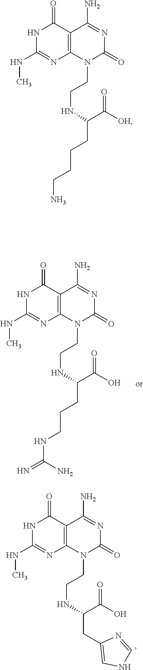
N=C(NCCCC(NCCN1C(=O)N=C(N)C2=C1N=C(NC)NC2=O)C(=O)O)N.N1=CNC=C1CC(NCCN1C(=O)N=C(N)C2=C1N=C(NC)NC2=O)C(=O)O.N1(CCNC(CCCCN)C(=O)[OH])C(=O)N=C(N)C2=C1N=C(NC)NC2=O
